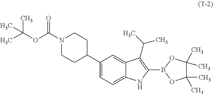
N1(C(=O)OC(C)(C)C)CCC(C2=CC=C3C(=C2)C(C(C)C)=C(B2OC(C)(C)C(C)(C)O2)N3)CC1
